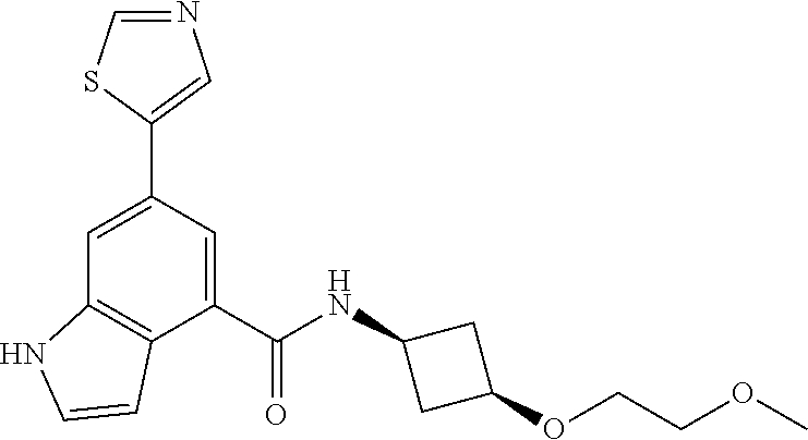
N1=CSC(C2=CC3=C(C(C(NC4CC(OCCOC)C4)=O)=C2)C=CN3)=C1
